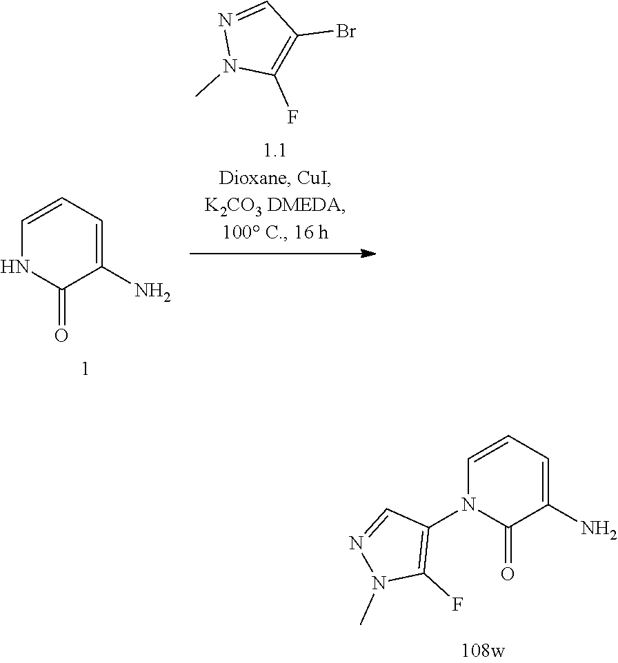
N1=CC(Br)=C(F)N1C.C1(N)=CC=CNC1=O.C1(N)=CC=CN(C2=C(F)N(C)N=C2)C1=O
